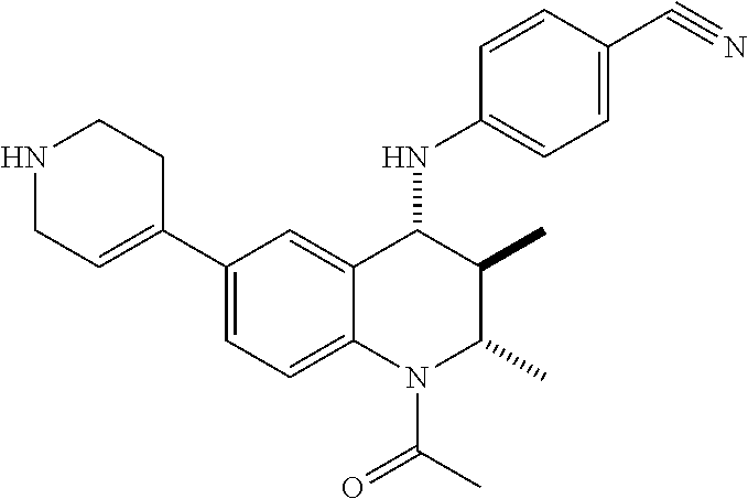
C1=CC(C#N)=CC=C1NC1C(C)C(C)N(C(=O)C)C2=CC=C(C3=CCNCC3)C=C12
